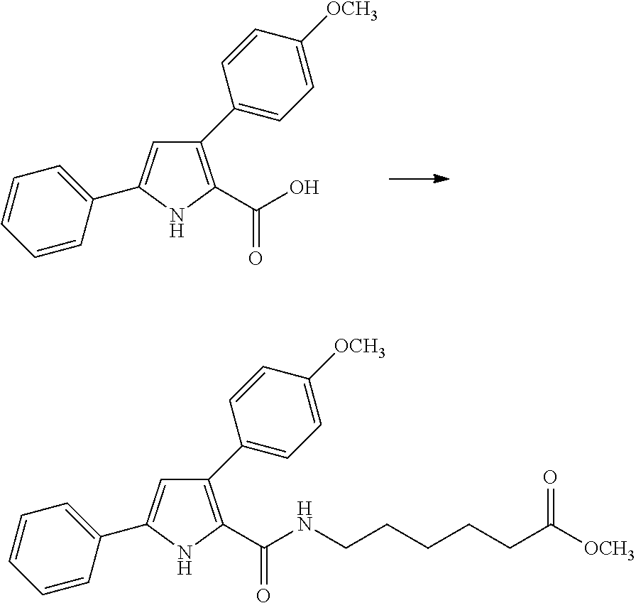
C1(C2=CC=C([OCH3])C=C2)=C(C(O)=O)NC(C2=CC=CC=C2)=C1.C1(C2=CC=C([OCH3])C=C2)=C(C(NCCCCCC([OCH3])=O)=O)NC(C2=CC=CC=C2)=C1
